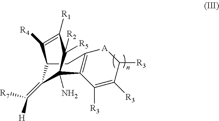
C12C(=C([H])[R7])C(N)(C3=C(C1)[A]C([R3])C([R3])=C3[R3])C([R5])([R2])C([R1])=C2[R4]
